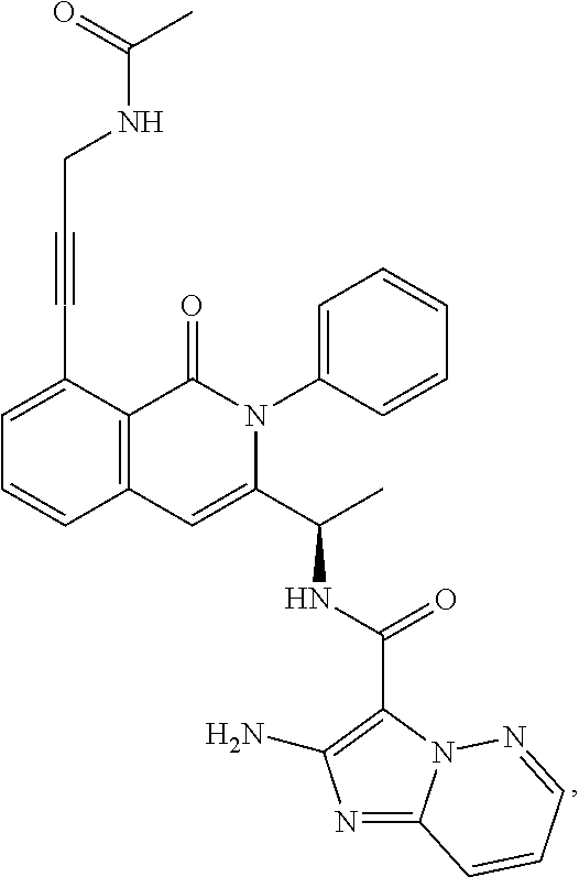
C1=C(C#CCNC(C)=O)C2=C(C=C1)C=C(C(C)NC(=O)C1=C(N)N=C3N1N=CC=C3)N(C1=CC=CC=C1)C2=O
